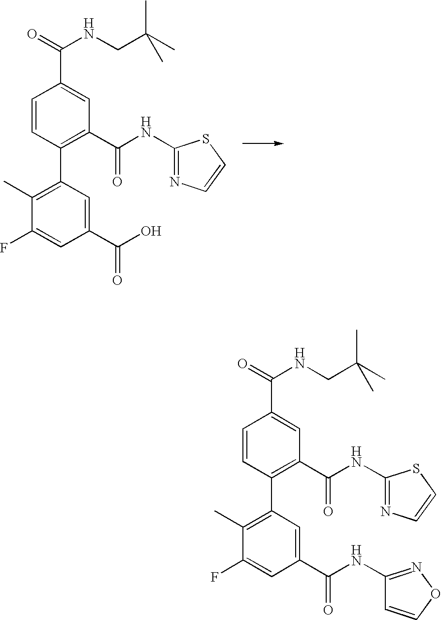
C1=CC(C2=C(C)C(F)=CC(C(O)=O)=C2)=C(C(NC2=NC=CS2)=O)C=C1C(=O)NCC(C)(C)C.C1=CC(C2=C(C)C(F)=CC(C(NC3=NOC=C3)=O)=C2)=C(C(NC2=NC=CS2)=O)C=C1C(=O)NCC(C)(C)C
